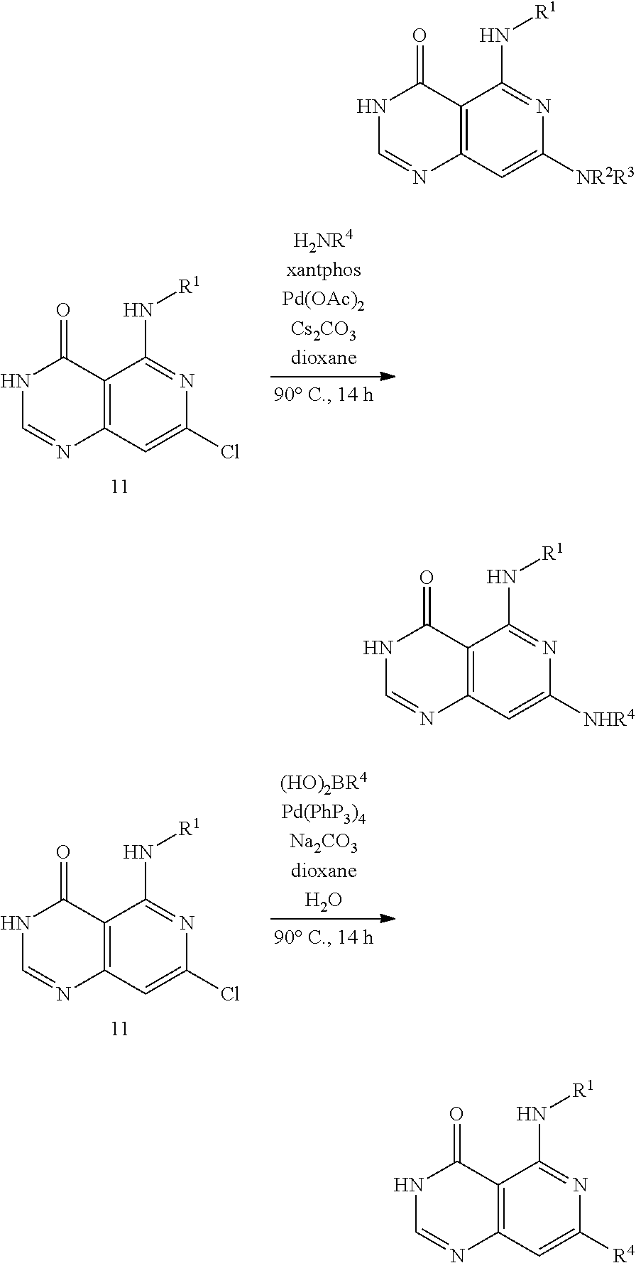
C12=C(C=C(Cl)N=C1N[R1])N=CNC2=O.C12=C(C=C(Cl)N=C1N[R1])N=CNC2=O.C12=C(C=C([NR2R3])N=C1N[R1])N=CNC2=O.C12=C(C=C([NHR4])N=C1N[R1])N=CNC2=O.C12=C(C=C([R4])N=C1N[R1])N=CNC2=O
